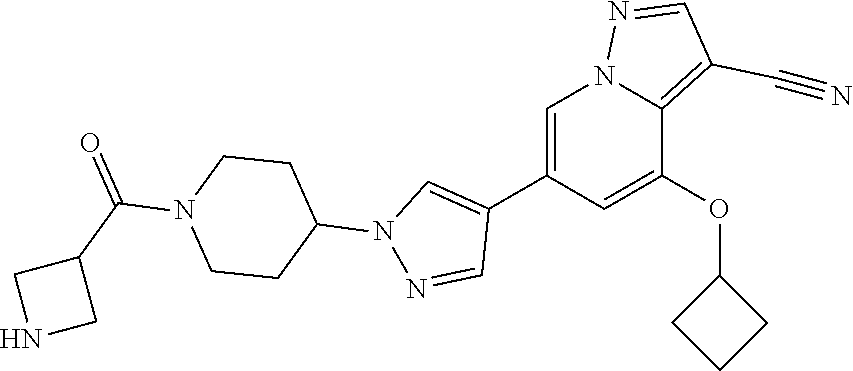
C1(C2=CN(C3CCN(C(C4CNC4)=O)CC3)N=C2)=CN2N=CC(C#N)=C2C(OC2CCC2)=C1
